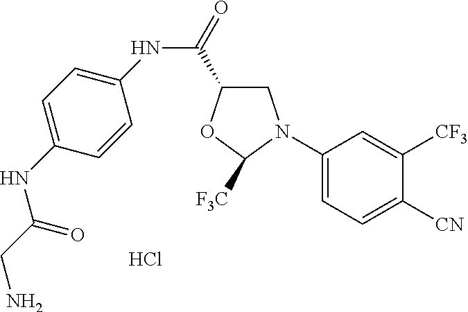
C1(N2CC(C(=O)NC3=CC=C(NC(CN)=O)C=C3)OC2[F3C])=CC=C([CN])C([CF3])=C1.Cl
